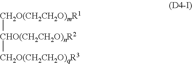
[CH2O(CH2CH2O)mR1][CHO(CH2CH2O)nR2][CH2O(CH2CH2O)qR3]
